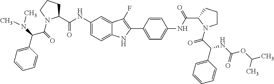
C1(NC(C2CCCN2C(=O)C(N(C)C)C2=CC=CC=C2)=O)=CC=C2C(=C1)C(F)=C(C1=CC=C(NC(C3N(C(C(C4=CC=CC=C4)NC(=O)OC(C)C)=O)CCC3)=O)C=C1)N2
